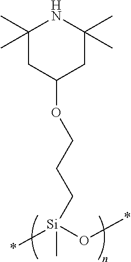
C1(C)(C)CC(OCCC[Si](C)(*)O*)CC(C)(C)N1
